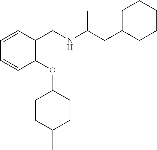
C1=CC(OC2CCC(C)CC2)=C(CNC(CC2CCCCC2)C)C=C1
